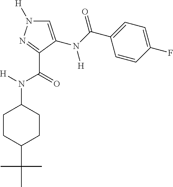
C1=C(N([H])C(=O)C2=CC=C(F)C=C2)C(C(N([H])C2CCC(C(C)(C)C)CC2)=O)=NN1[H]
